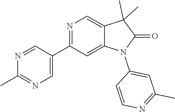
N1=C(C2=CN=C(C)N=C2)C=C2C(=C1)C(C)(C)C(=O)N2C1=CC(C)=NC=C1
